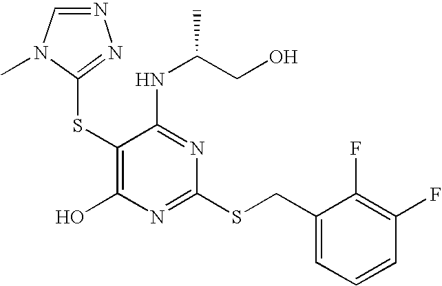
C1(SC2=NN=CN2C)=C(O)N=C(SCC2=CC=CC(F)=C2F)N=C1NC(CO)C
